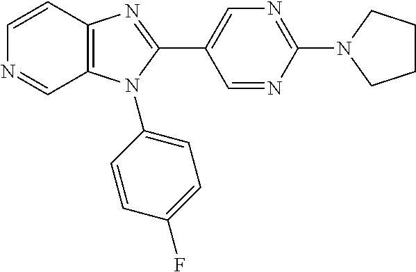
C1=CC2=C(C=N1)N(C1=CC=C(F)C=C1)C(C1=CN=C(N3CCCC3)N=C1)=N2
